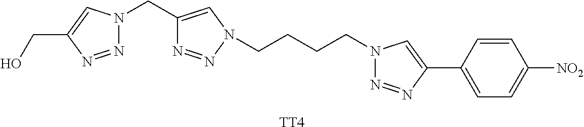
[TT4].C(CCCN1N=NC(C2=CC=C([NO2])C=C2)=C1)N1N=NC(CN2N=NC(CO)=C2)=C1
